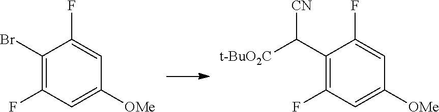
C1(Br)=C(F)C=C([OMe])C=C1F.C1(C([t-BuO2C])[CN])=C(F)C=C([OMe])C=C1F
